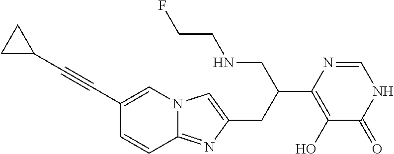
OC1=C(C(CC2=CN3C(=N2)C=CC(C#CC2CC2)=C3)CNCCF)N=CNC1=O
